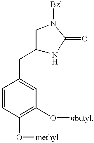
C1(CC2=CC(O[nbutyl])=C(O[methyl])C=C2)NC(=O)N([Bzl])C1
